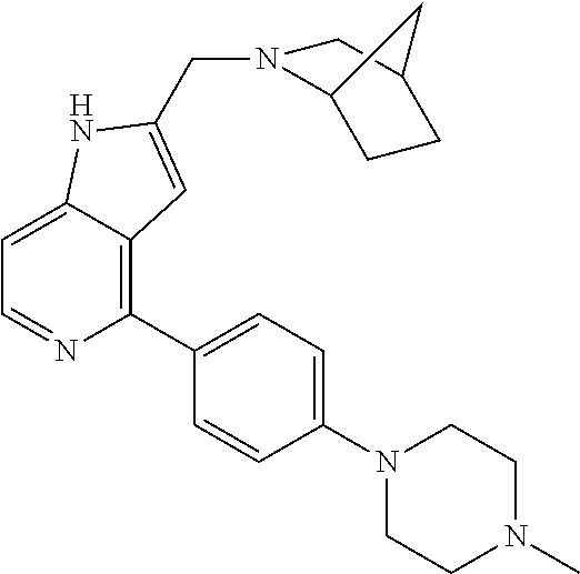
C1=C2C(=C(C3=CC=C(N4CCN(C)CC4)C=C3)N=C1)C=C(CN1C3CCC(C1)C3)N2
